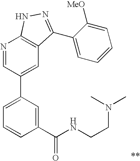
N1=CC(C2=CC=CC(C(NCCN(C)C)=O)=C2)=CC2=C1NN=C2C1=CC=CC=C1[MeO]
